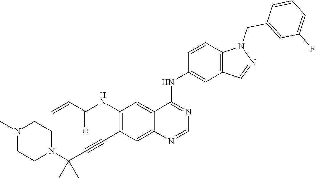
C1(NC(C=C)=O)=C(C#CC(N2CCN(C)CC2)(C)C)C=C2C(=C1)C(NC1=CC3=C(C=C1)N(CC1=CC(F)=CC=C1)N=C3)=NC=N2
